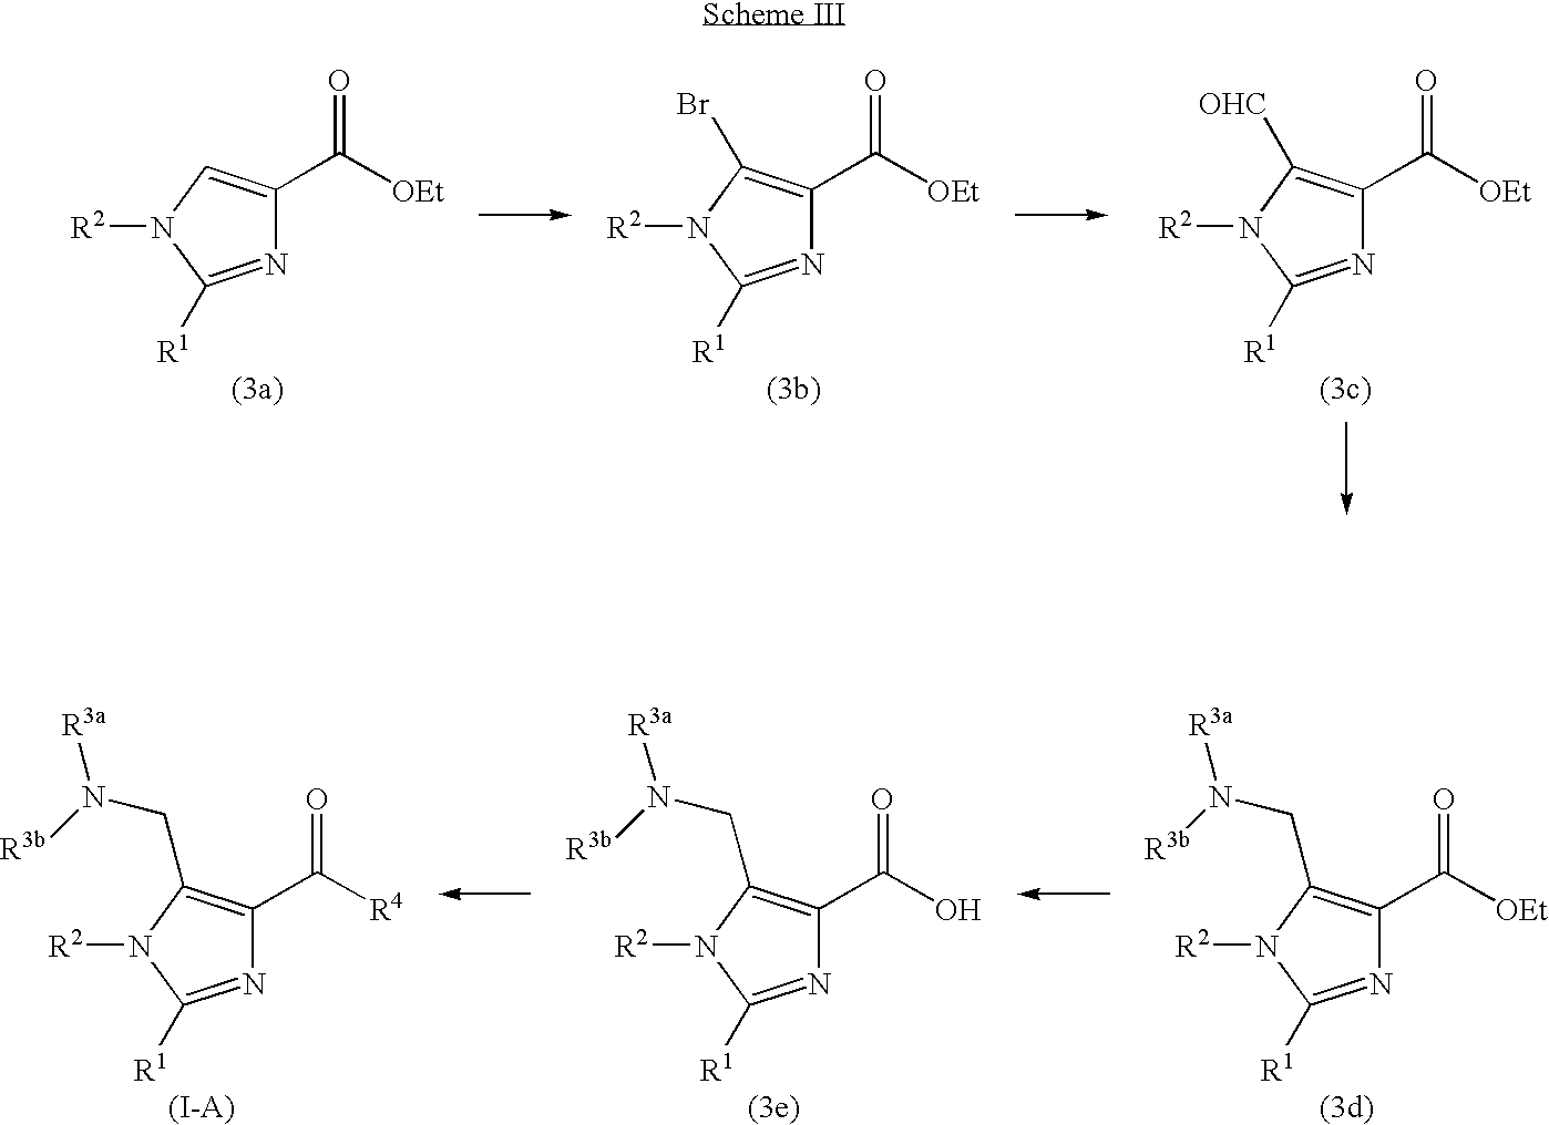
[R2]N1C([R1])=NC(C([OEt])=O)=C1.[R2]N1C([R1])=NC(C([OEt])=O)=C1Br.[R2]N1C([R1])=NC(C([OEt])=O)=C1[OHC].[R2]N1C([R1])=NC(C([OEt])=O)=C1CN([R3a])[R3b].[R2]N1C([R1])=NC(C(O)=O)=C1CN([R3a])[R3b].[R2]N1C([R1])=NC(C([R4])=O)=C1CN([R3a])[R3b]
